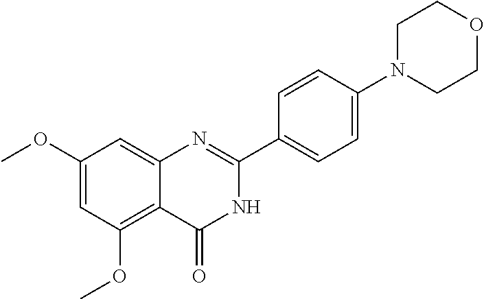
C1(OC)=CC(OC)=C2C(=C1)N=C(C1=CC=C(N3CCOCC3)C=C1)NC2=O
